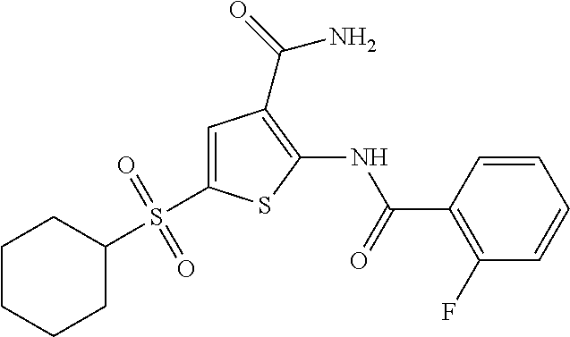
C1=CC(C(=O)NC2=C(C(=O)N)C=C(S(C3CCCCC3)(=O)=O)S2)=C(F)C=C1
